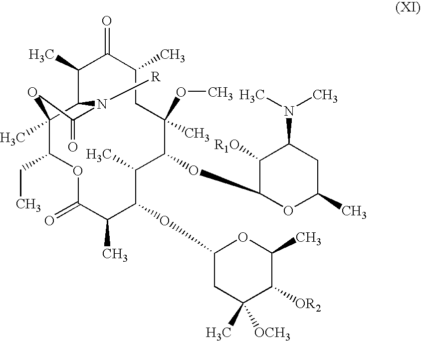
C12(C)C(C(C)C(=O)C(C)CC(OC)(C)C(OC3OC(C)CC(N(C)C)C3[R1O])C(C)C(OC3CC([OCH3])(C)C([OR2])C(C)O3)C(C)C(=O)OC1CC)N([R])C(=O)O2
